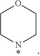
C1CNCCO1.*
